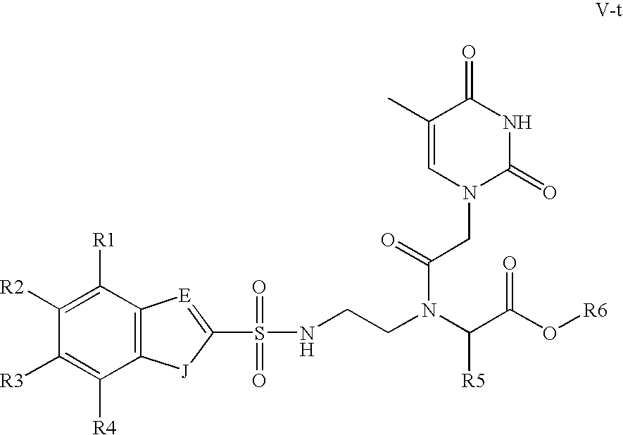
N1(CC(N(C(C(O[R6])=O)[R5])CCNS(=O)(=O)C2=[E]C3=C([J]2)C([R4])=C([R3])C([R2])=C3[R1])=O)C(=O)NC(=O)C(C)=C1
